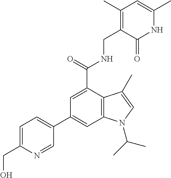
C1=C(C(NCC2=C(C)C=C(C)NC2=O)=O)C2=C(C=C1C1=CC=C(CO)N=C1)N(C(C)C)C=C2C
